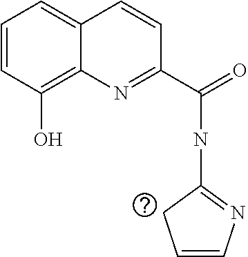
C1=CC(O)=C2C(=C1)C=CC(C(=O)NC1=NC=CC1)=N2
